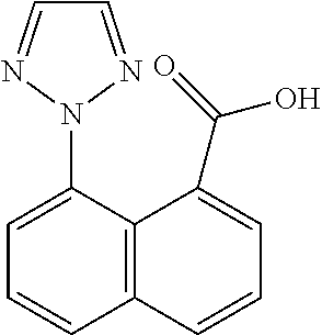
C1=C(N2N=CC=N2)C2=C(C=C1)C=CC=C2C(O)=O
